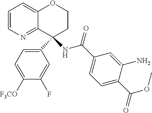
C12=CC=CN=C1C(C1=CC=C([F3CO])C(F)=C1)(NC(C1=CC=C(C(OC)=O)C(N)=C1)=O)CCO2
